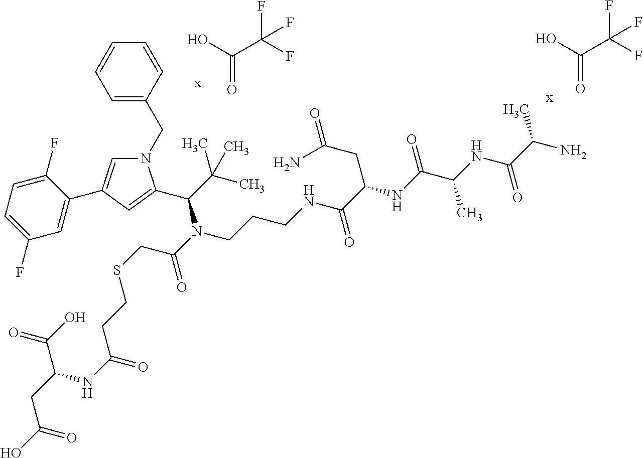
N1(CC2=CC=CC=C2)C=C(C2=CC(F)=CC=C2F)C=C1C(C(C)(C)C)N(C(CSCCC(NC(CC(O)=O)C(O)=O)=O)=O)CCCNC(C(CC(=O)N)NC(C(C)NC(=O)C(N)C)=O)=O.OC(=O)C(F)(F)F.OC(=O)C(F)(F)F
